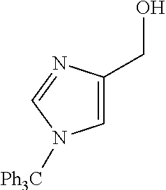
C1=C(CO)N=CN1[Ph3C]
